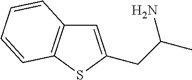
C1=C(CC(N)C)SC2=C1C=CC=C2
